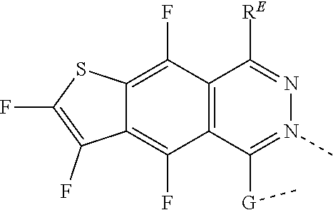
CN1=C([G]C)C2=C(C(F)=C3C(=C2F)C(F)=C(F)S3)C([RE])=N1
